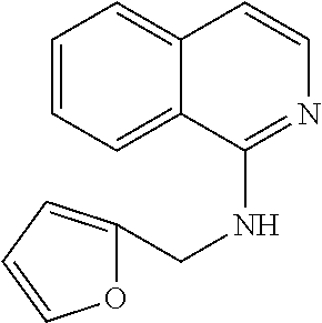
C1=CC=C2C(=C1)C=CN=C2NCC1=CC=CO1
